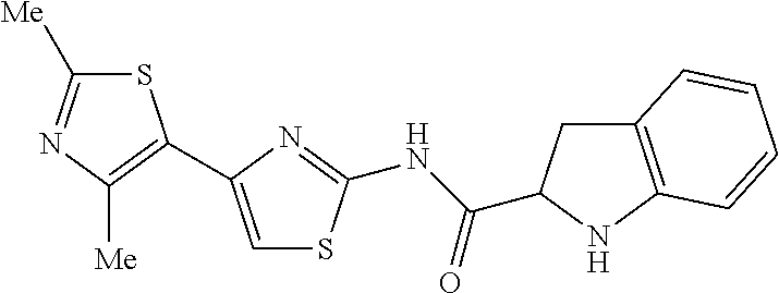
C1([Me])=NC([Me])=C(C2=CSC(NC(=O)C3CC4=C(N3)C=CC=C4)=N2)S1
